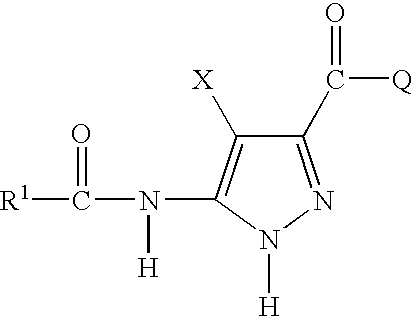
C1(C([Q])=O)=NN([H])C(N(C([R1])=O)[H])=C1[X]
